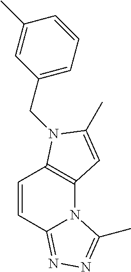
C12=C(N(CC3=CC=CC(C)=C3)C(C)=C1)C=CC1=NN=C(C)N21
